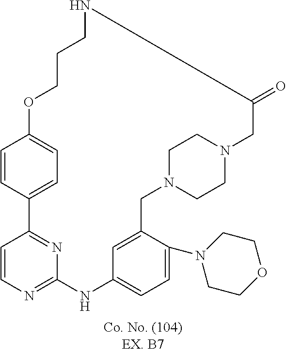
C1=CC2=NC(=N1)NC1=CC=C(N3CCOCC3)C(=C1)CN1CCN(CC1)CC(=O)NCCCOC1=CC=C2C=C1
